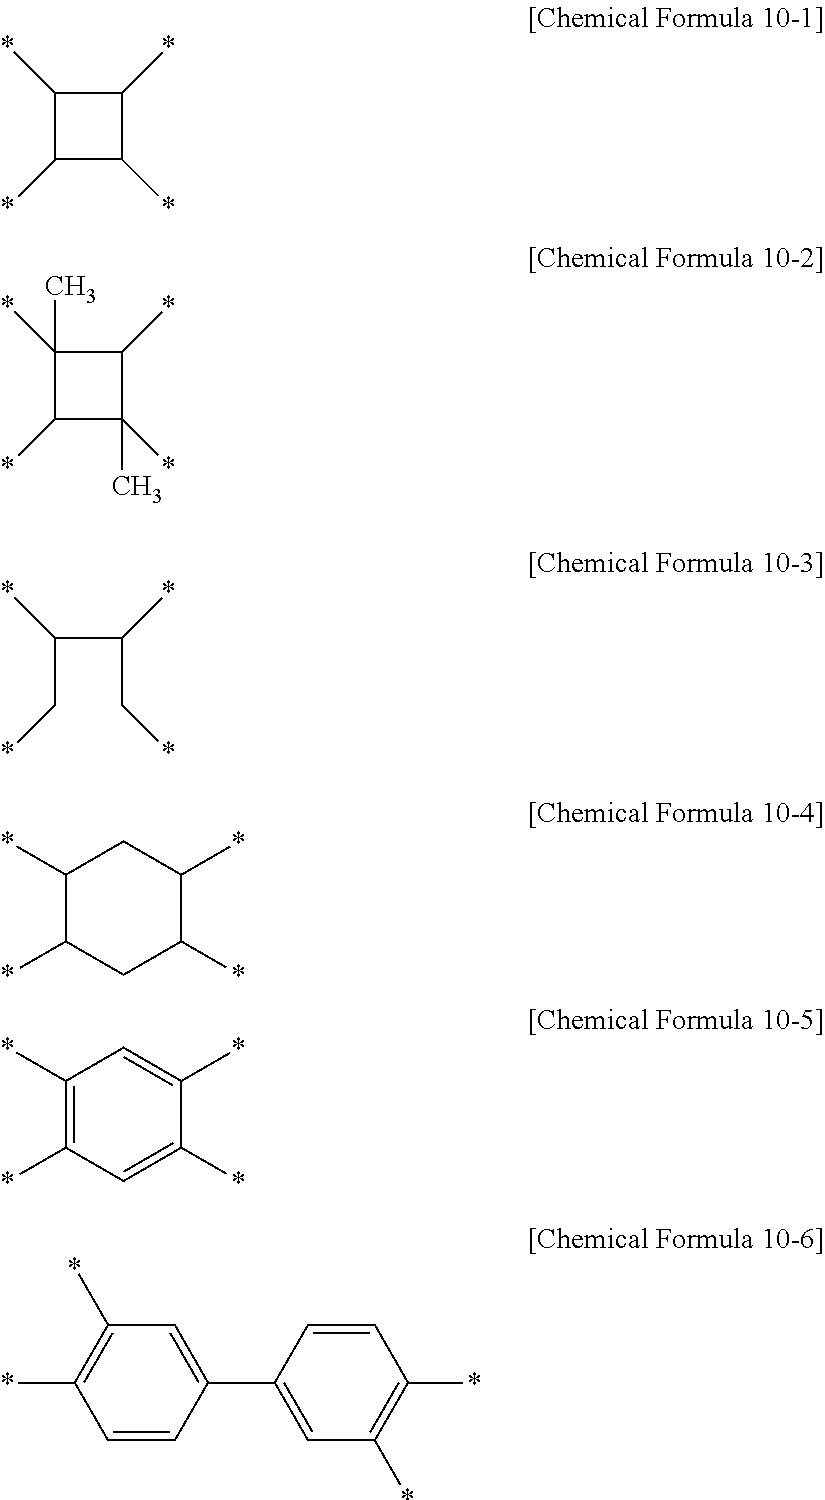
C1(*)C(*)C(*)C1*.C1(*)C(*)(C)C(*)C1(*)C.C(C(C(C*)*)*)*.C1(*)C(*)CC(*)C(*)C1.C1(*)=C(*)C=C(*)C(*)=C1.C1=CC(C2=CC(*)=C(*)C=C2)=CC(*)=C1*
